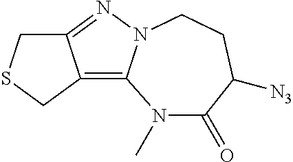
N1(C)C(=O)C([N3])CCN2C1=C1C(=N2)CSC1
